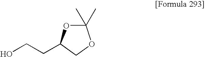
C(CC1OC(C)(C)OC1)O
